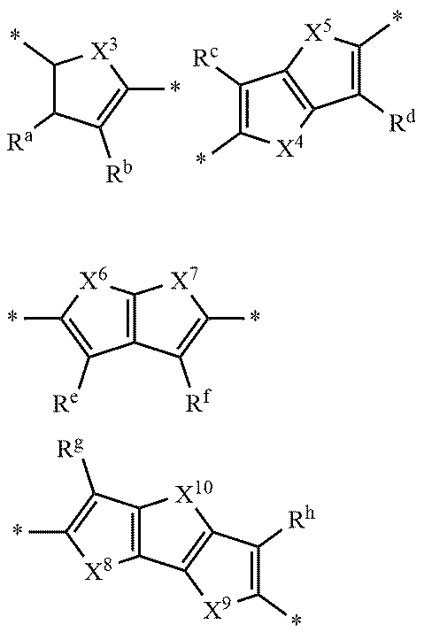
C1(*)C([Ra])C([Rb])=C(*)[X3]1.C1([Rc])=C(*)[X4]C2=C1[X5]C(*)=C2[Rd].*C1=C([Re])C2=C([X6]1)[X7]C(*)=C2[Rf].*C1=C([Rg])C2=C([X8]1)C1=C([X10]2)C([Rh])=C(*)[X9]1
